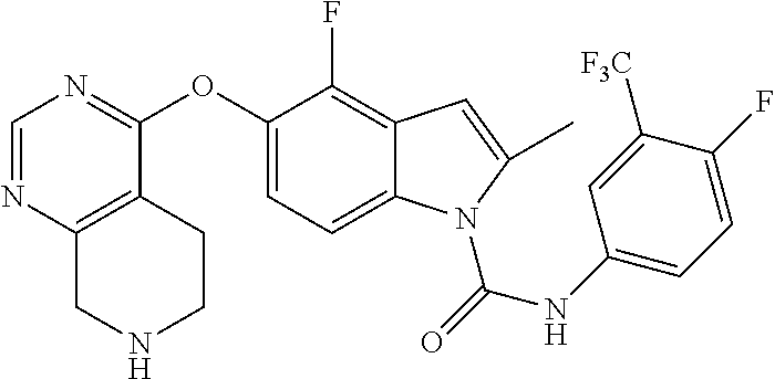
C1=NC2=C(C(OC3=CC=C4C(=C3F)C=C(C)N4C(=O)NC3=CC=C(F)C([F3C])=C3)=N1)CCNC2
